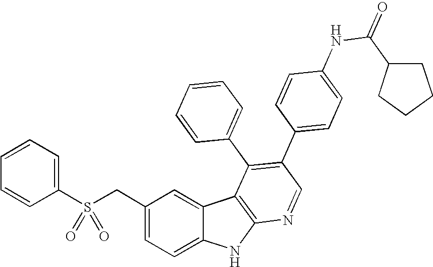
S(CC1=CC=C2C(=C1)C1=C(N2)N=CC(C2=CC=C(NC(=O)C3CCCC3)C=C2)=C1C1=CC=CC=C1)(C1=CC=CC=C1)(=O)=O
